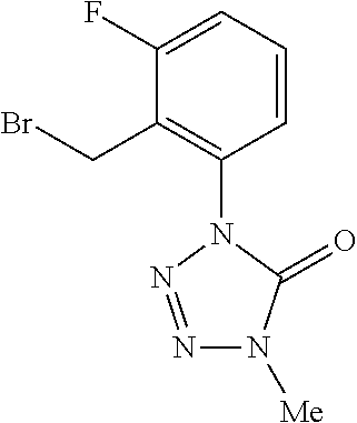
C1(F)=CC=CC(N2N=NN([Me])C2=O)=C1CBr
